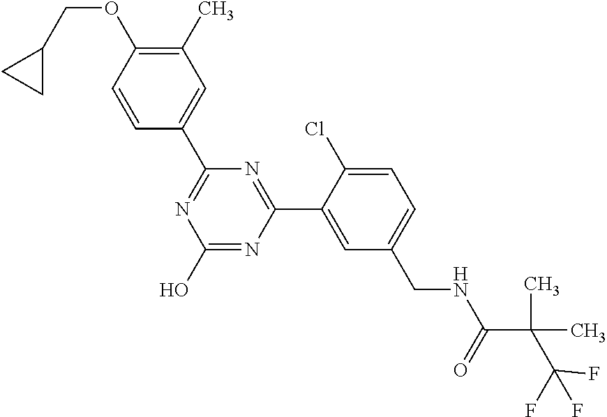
C1(C2=NC(O)=NC(C3=CC(CNC(C(C(F)(F)F)(C)C)=O)=CC=C3Cl)=N2)=CC(C)=C(OCC2CC2)C=C1
